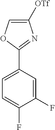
C1(C2=CC=C(F)C(F)=C2)=NC([OTf])=CO1
